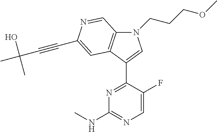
N1(CCCOC)C2=C(C(C3=NC(NC)=NC=C3F)=C1)C=C(C#CC(C)(O)C)N=C2
